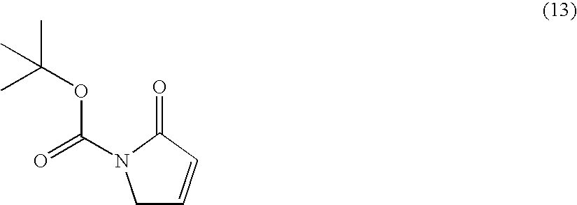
C1C=CC(=O)N1C(=O)OC(C)(C)C
